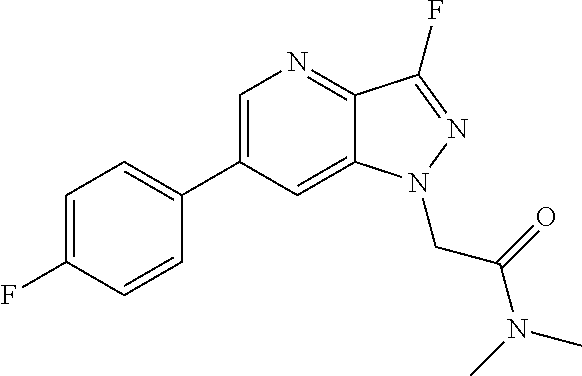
C1(C2=CC=C(F)C=C2)=CN=C2C(=C1)N(CC(N(C)C)=O)N=C2F
